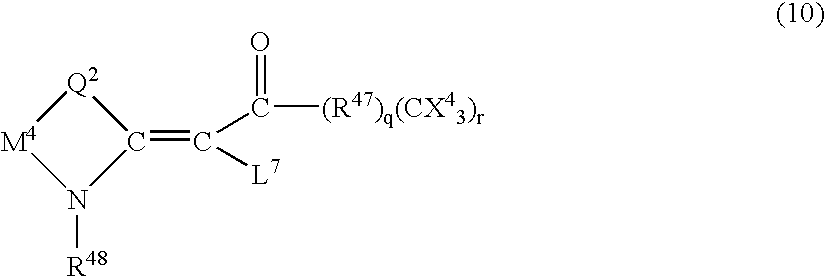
[Q2]1[M4]N([R48])C1=C(C(=O)[(R47)q(CX43)r])[L7]
